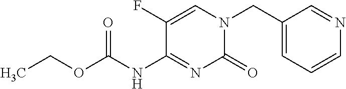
C1(CN2C(=O)N=C(NC(OCC)=O)C(F)=C2)=CC=CN=C1
